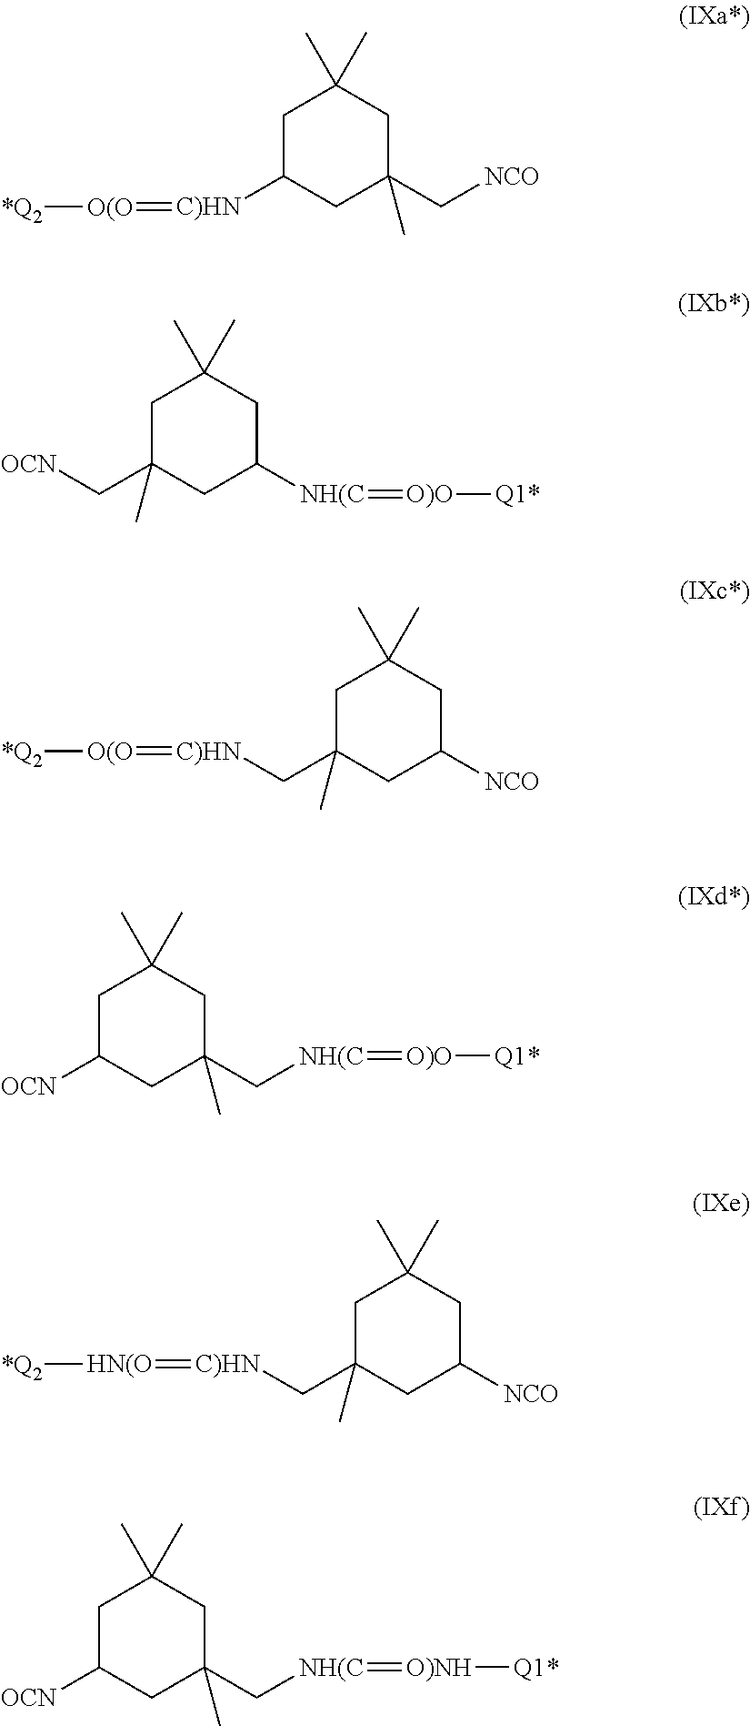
C1C(C[OCN])(C)CC([NH(C]=[O)O][Q1*])CC1(C)C.C1C([C)HN]=[O(O][*Q2])CC(C[NCO])(C)CC1(C)C.C1C(C[C)HN]=[O(O][*Q2])(C)CC([NCO])CC1(C)C.C1C([OCN])CC(C)(C[NH(C]=[O)O][Q1*])CC1(C)C.C1C(C[C)HN]=[HN(O][*Q2])(C)CC([NCO])CC1(C)C.C1C([OCN])CC(C)(C[NH(C]=[O)NH][Q1*])CC1(C)C
